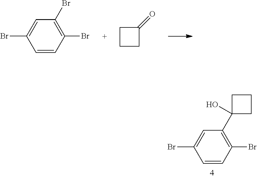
BrC1=CC(Br)=C(Br)C=C1.C1CC(=O)C1.BrC1=CC(C2(O)CCC2)=C(Br)C=C1
